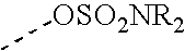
C[OSO2NR2]
